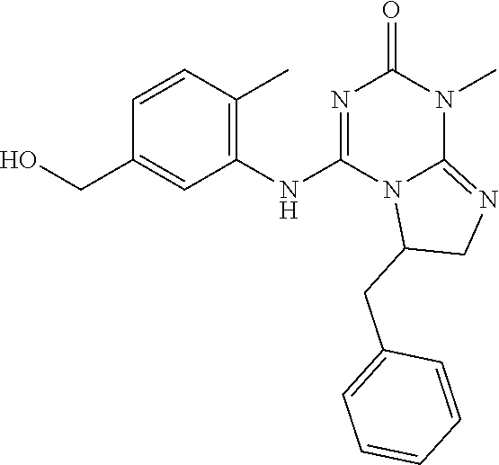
C1=CC(C)=C(NC2=NC(=O)N(C)C3=NCC(CC4=CC=CC=C4)N23)C=C1CO
